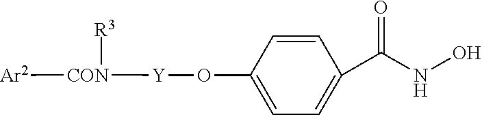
O([Y][CON]([Ar2])[R3])C1=CC=C(C(NO)=O)C=C1
